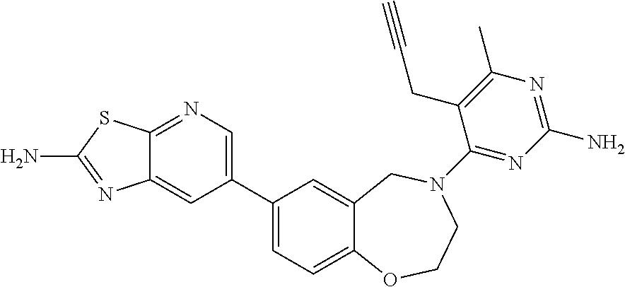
C12=NC=C(C3=CC=C4C(=C3)CN(C3=NC(N)=NC(C)=C3CC#C)CCO4)C=C1N=C(N)S2
